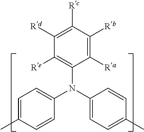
C1([Ra])=C([Rb])C([Rc])=C([Rd])C([Re])=C1N(C1=CC=C(C)C=C1)C1=CC=C(C)C=C1
